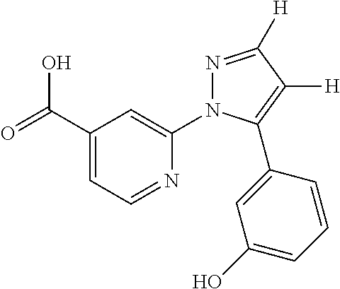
C1(C(=O)O)=CC=NC(N2N=C([H])C([H])=C2C2=CC(O)=CC=C2)=C1
